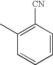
C1=CC=CC([CN])=C1C
